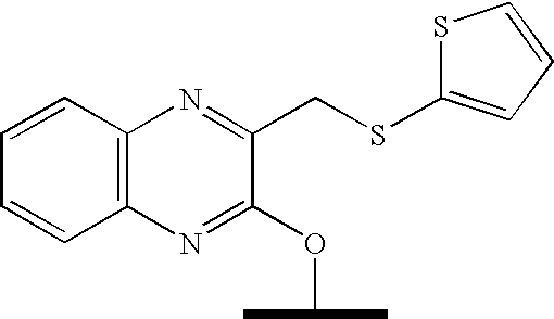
C12=C(N=C(CSC3=CC=CS3)C(OC(C)C)=N1)C=CC=C2
